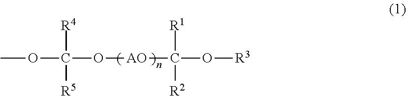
COC(O[AO]C(O[R3])([R1])[R2])([R4])[R5]
